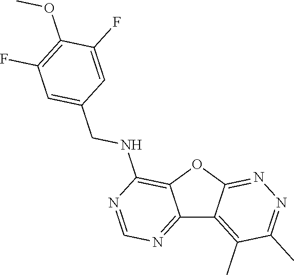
C12=NC=NC(NCC3=CC(F)=C(OC)C(F)=C3)=C1OC1=NN=C(C)C(C)=C21
